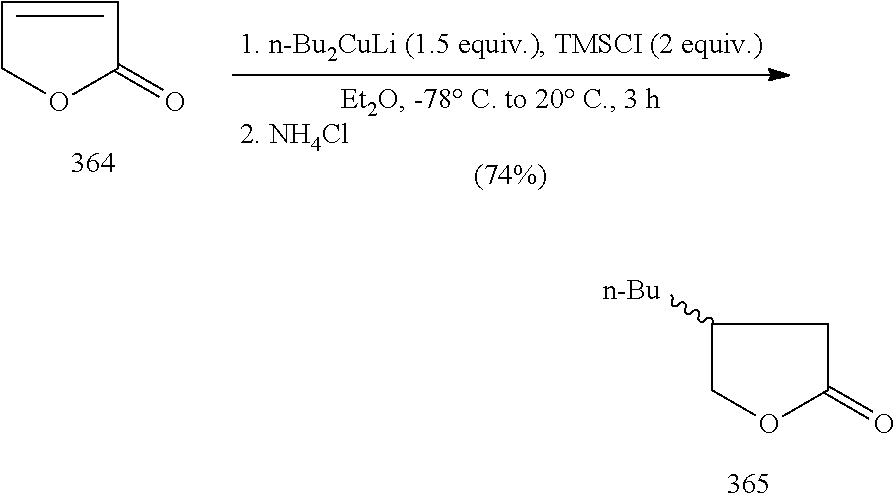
C1([n-Bu])COC(=O)C1.C1=CC(=O)OC1
